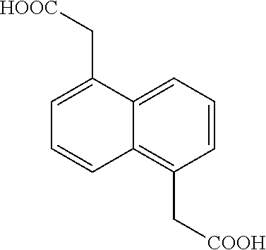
C12=C(C[COOH])C=CC=C1C(C[HOOC])=CC=C2
